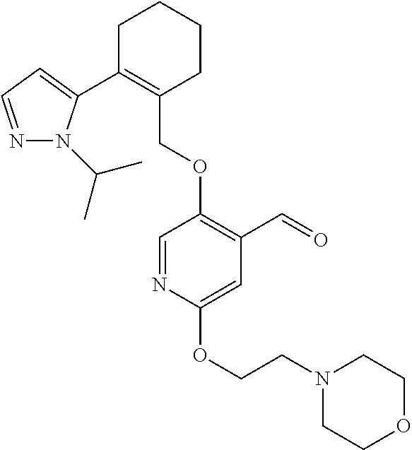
C1C(C2=CC=NN2C(C)C)=C(COC2=C(C=O)C=C(OCCN3CCOCC3)N=C2)CCC1
